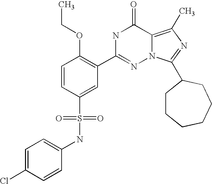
C1(NS(C2=CC(C3=NN4C(=C(C)N=C4C4CCCCCC4)C(=O)N3)=C(OCC)C=C2)(=O)=O)=CC=C(Cl)C=C1
